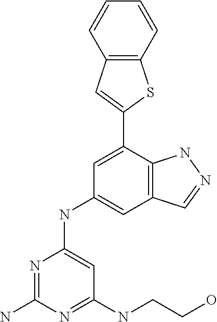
C1(NCCO)=NC(N)=NC(NC2=CC3=C(C(C4=CC5=C(S4)C=CC=C5)=C2)NN=C3)=C1
